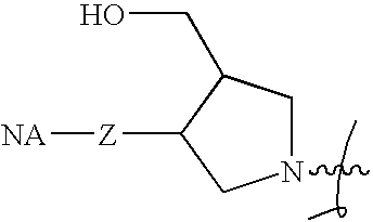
CN1CC(CO)C([Z][NA])C1
